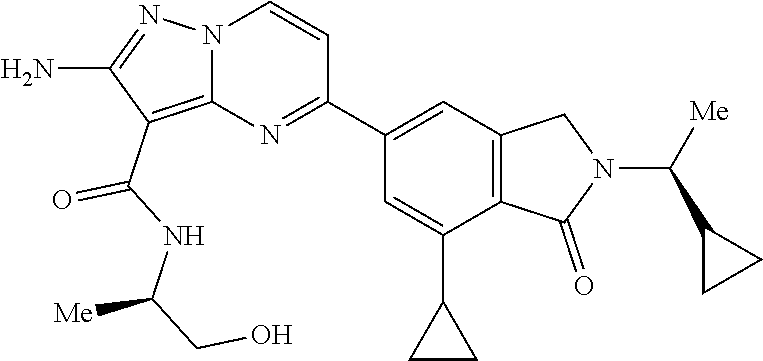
O=C(NC(CO)[Me])C1=C2N(N=C1N)C=CC(C1=CC3=C(C(=O)N(C(C4CC4)[Me])C3)C(C3CC3)=C1)=N2
